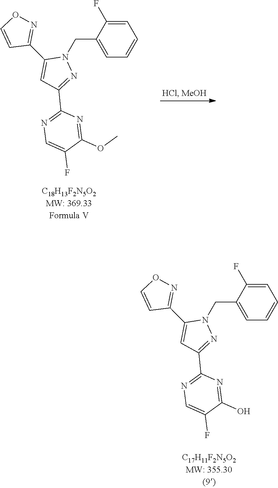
C1(C2=CC(C3=NC=C(F)C(O)=N3)=NN2CC2=CC=CC=C2F)=NOC=C1.C1(C2=CC(C3=NC=C(F)C(OC)=N3)=NN2CC2=CC=CC=C2F)=NOC=C1
